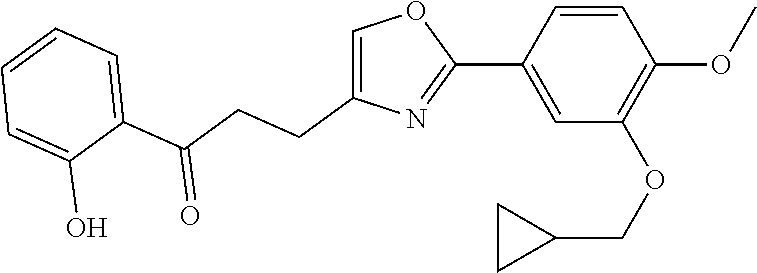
C1(C2=CC(OCC3CC3)=C(OC)C=C2)=NC(CCC(C2=CC=CC=C2O)=O)=CO1
